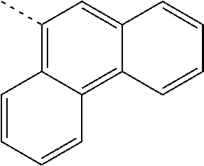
C12=CC(C)=C3C(=C1C=CC=C2)C=CC=C3
